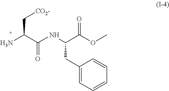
C1(CC(NC(C(N)C[CO2-])=O)C(OC)=O)=CC=CC=C1
